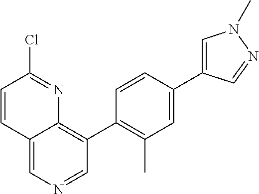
C1=CC2=CN=CC(C3=C(C)C=C(C4=CN(C)N=C4)C=C3)=C2N=C1Cl
